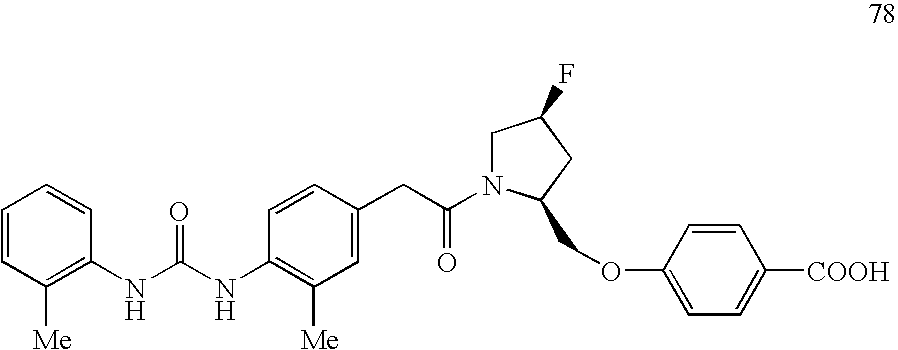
C1=CC([Me])=C(NC(NC2=C([Me])C=C(CC(=O)N3CC(F)CC3COC3=CC=C([COOH])C=C3)C=C2)=O)C=C1
